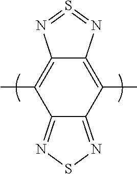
CC1=C2C(=C(C)C3=NSN=C13)N=S=N2
